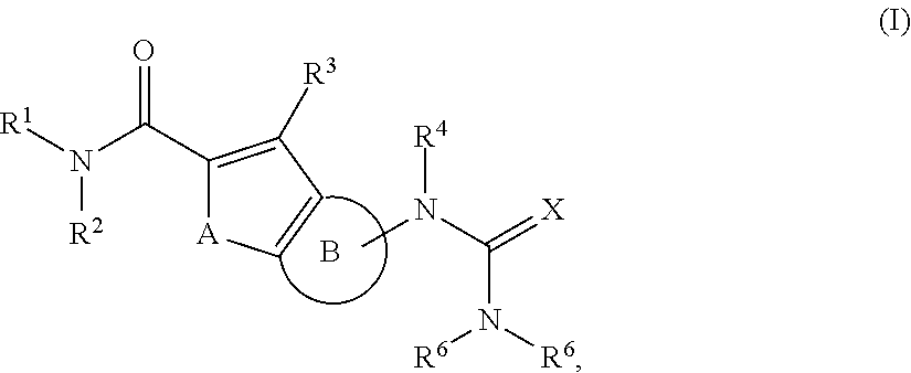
C1(C(N([R1])[R2])=O)=C([R3])C=C[A]1.CN(C(=[X])N([R6])[R6])[R4].B
